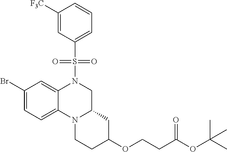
C1(Br)=CC=C2C(=C1)N(S(=O)(=O)C1=CC=CC([F3C])=C1)CC1N2CCC(OCCC(OC(C)(C)C)=O)C1
